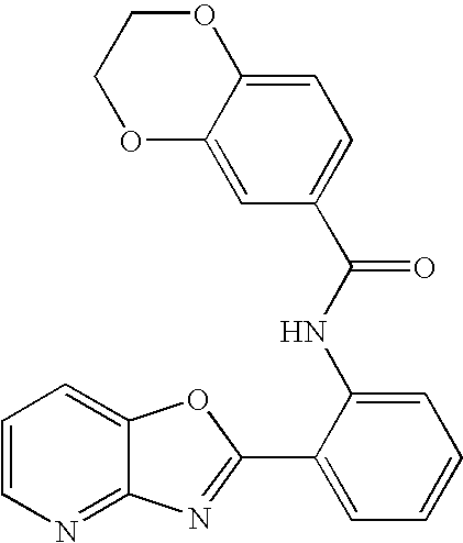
C1=CN=C2C(=C1)OC(C1=CC=CC=C1NC(=O)C1=CC=C3C(=C1)OCCO3)=N2
